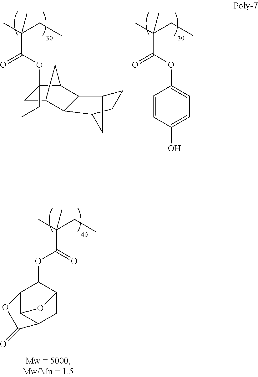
CC(C(OC1C2C3C(CC1O3)C(=O)O2)=O)(CC)C.CC(C(=O)OC1(CC)CC2C3C(C1C2)C1CCC3C1)(CC)C.CC(C(=O)OC1=CC=C(O)C=C1)(CC)C
